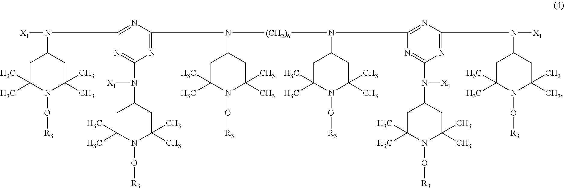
C1C(C)(C)N(O[R3])C(C)(C)CC1N([X1])C1=NC(N(C2CC(C)(C)N(O[R3])C(C)(C)C2)[(CH2)6]N(C2CC(C)(C)N(O[R3])C(C)(C)C2)C2=NC(N(C3CC(C)(C)N(O[R3])C(C)(C)C3)[X1])=NC(N(C3CC(C)(C)N(O[R3])C(C)(C)C3)[X1])=N2)=NC(N(C2CC(C)(C)N(O[R3])C(C)(C)C2)[X1])=N1
